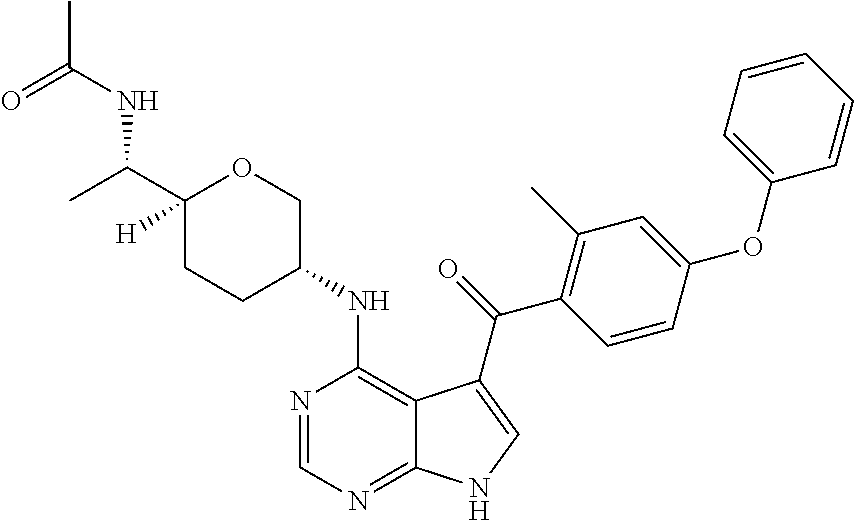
C1(C(C)NC(=O)C)([H])CCC(NC2=C3C(=NC=N2)NC=C3C(=O)C2=C(C)C=C(OC3=CC=CC=C3)C=C2)CO1
